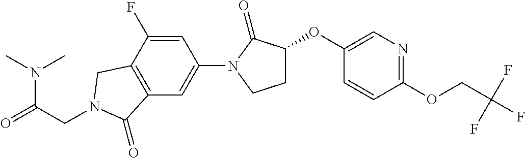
O=C(CN1CC2=C(C=C(N3C(=O)C(OC4=CN=C(OCC(F)(F)F)C=C4)CC3)C=C2F)C1=O)N(C)C
